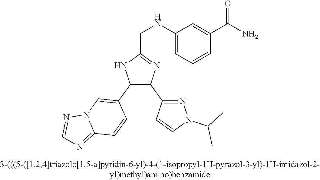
C1(NCC2=NC(C3=NN(C(C)C)C=C3)=C(C3=CN4C(=NC=N4)C=C3)N2)=CC=CC(C(N)=O)=C1
